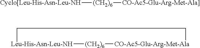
[Cyclo[Leu-His-Asn-Leu-NH][(CH2)6][CO-Ac5-Glu-Arg-Met-Ala]].[Leu-His-Asn-Leu-NH]1[(CH2)6][CO-Ac5-Glu-Arg-Met-Ala]CC1
